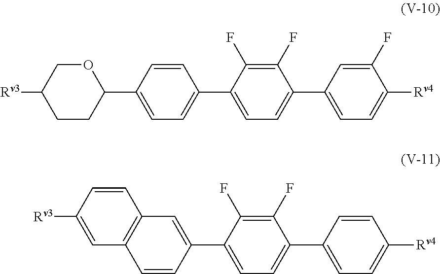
C12=C(C=C(C3=CC=C(C4=CC=C([Rv4])C=C4)C(F)=C3F)C=C1)C=CC([Rv3])=C2.O1CC([Rv3])CCC1C1=CC=C(C2=CC=C(C3=CC=C([Rv4])C(F)=C3)C(F)=C2F)C=C1
